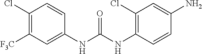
NC1=CC(Cl)=C(NC(NC2=CC([F3C])=C(Cl)C=C2)=O)C=C1
